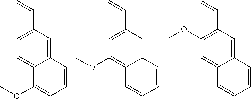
C1=C(C=C)C=C2C(=C1)C(OC)=CC=C2.C1=C(C=C)C=C2C(=C1OC)C=CC=C2.C1(OC)=C(C=C)C=C2C(=C1)C=CC=C2
